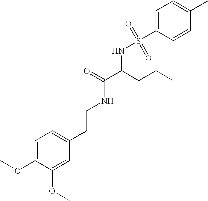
C1=C(OC)C(OC)=CC(CCNC(C(CCC)NS(C2=CC=C(C)C=C2)(=O)=O)=O)=C1
